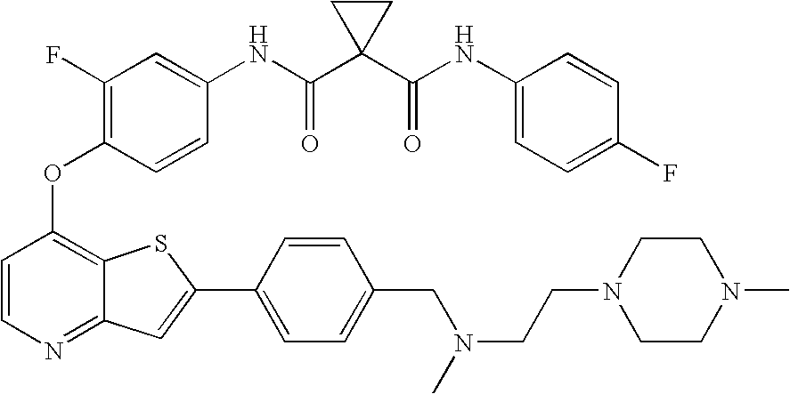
C1=CC(OC2=C(F)C=C(NC(C3(C(NC4=CC=C(F)C=C4)=O)CC3)=O)C=C2)=C2C(=N1)C=C(C1=CC=C(CN(CCN3CCN(C)CC3)C)C=C1)S2
